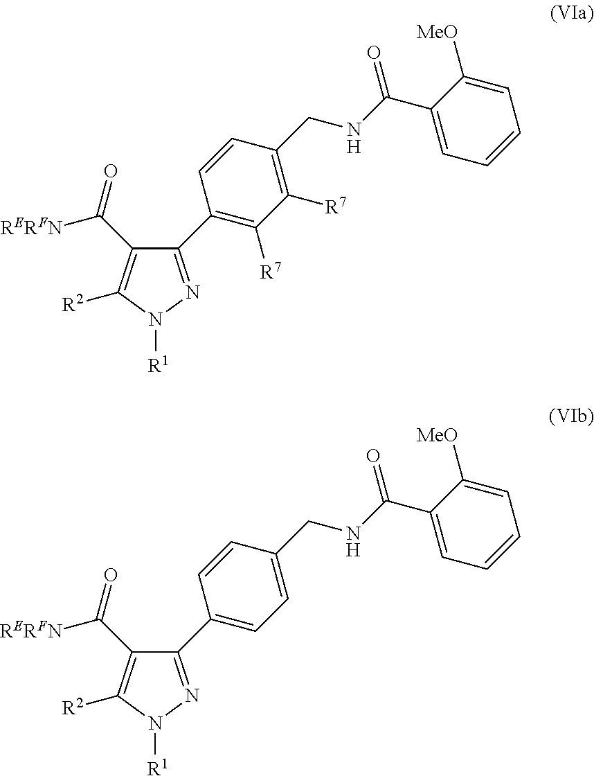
C1(C2=C([R7])C([R7])=C(CNC(=O)C3=CC=CC=C3[MeO])C=C2)=NN([R1])C([R2])=C1C(=O)[RERFN].C1(C2=CC=C(CNC(=O)C3=CC=CC=C3[MeO])C=C2)=NN([R1])C([R2])=C1C(=O)[RERFN]
